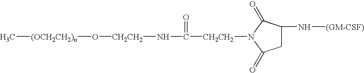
C1C(N[(GM-CSF)])C(=O)N([CH2CH2]C(N[CH2CH2]O[(OCH2CH2)n]C)=O)C1=O
